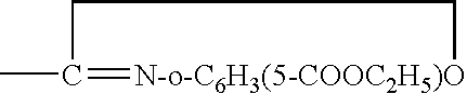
CC1=[N-o-C6H3(5-COOC2H5)O]CC1
